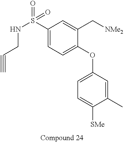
C1(S(NCC#C)(=O)=O)=CC=C(OC2=CC=C([SMe])C(C)=C2)C(C[NMe2])=C1
